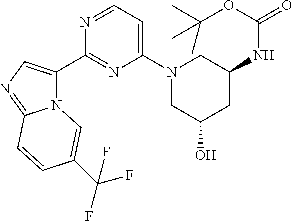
N12C(C3=NC(N4CC(O)CC(NC(=O)OC(C)(C)C)C4)=CC=N3)=CN=C1C=CC(C(F)(F)F)=C2
